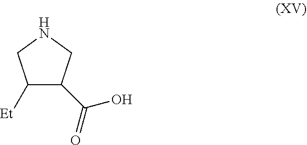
C1([Et])C(C(=O)O)CNC1
